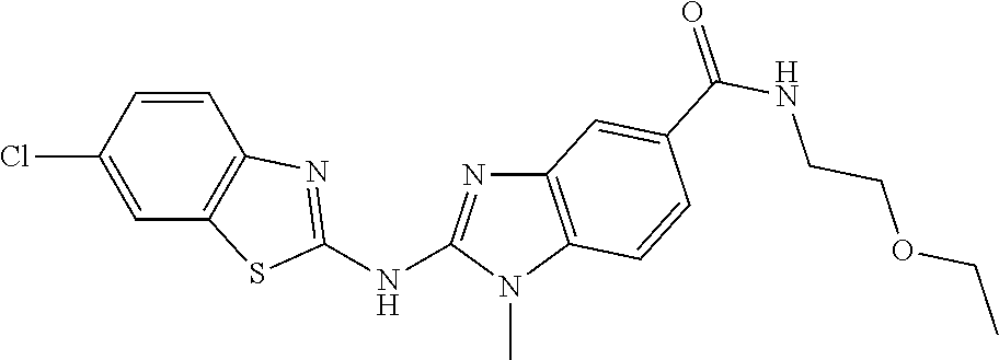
ClC1=CC2=C(C=C1)N=C(NC1=NC3=C(N1C)C=CC(C(NCCOCC)=O)=C3)S2
